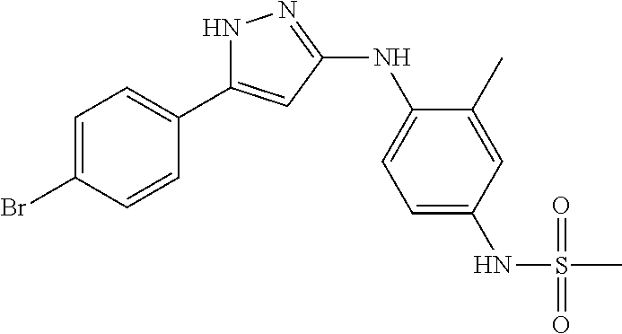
N1C(C2=CC=C(Br)C=C2)=CC(NC2=CC=C(NS(C)(=O)=O)C=C2C)=N1
